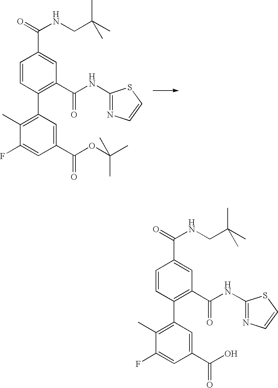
C1=CC(C2=C(C)C(F)=CC(C(OC(C)(C)C)=O)=C2)=C(C(NC2=NC=CS2)=O)C=C1C(=O)NCC(C)(C)C.C1=CC(C2=C(C)C(F)=CC(C(O)=O)=C2)=C(C(NC2=NC=CS2)=O)C=C1C(=O)NCC(C)(C)C
